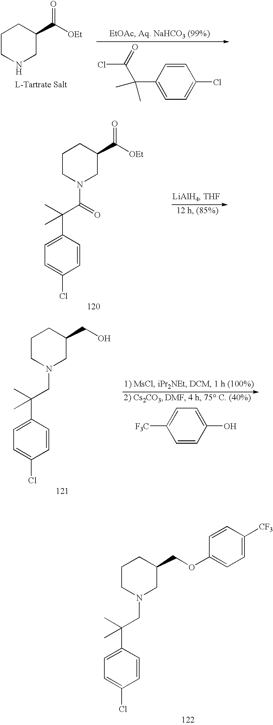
C1CNCC(C([OEt])=O)C1.C1(C(C(Cl)=O)(C)C)=CC=C(Cl)C=C1.C1CN(C(C(C2=CC=C(Cl)C=C2)(C)C)=O)CC(C([OEt])=O)C1.C1=CC(O)=CC=C1[F3C].C1CN(CC(C2=CC=C(Cl)C=C2)(C)C)CC(CO)C1.C1CN(CC(C2=CC=C(Cl)C=C2)(C)C)CC(COC2=CC=C([CF3])C=C2)C1
